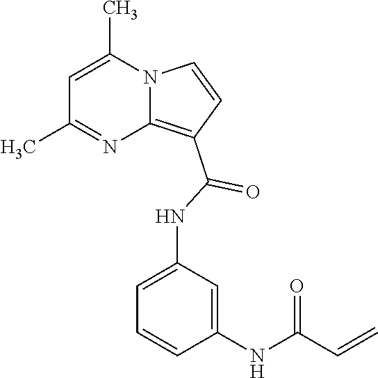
C1=C(C)N2C(=C(C(=O)NC3=CC=CC(NC(=O)C=C)=C3)C=C2)N=C1C
